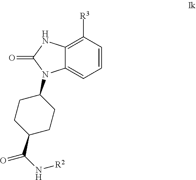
C12=C([R3])C=CC=C1N(C1CCC(C(N[R2])=O)CC1)C(=O)N2
